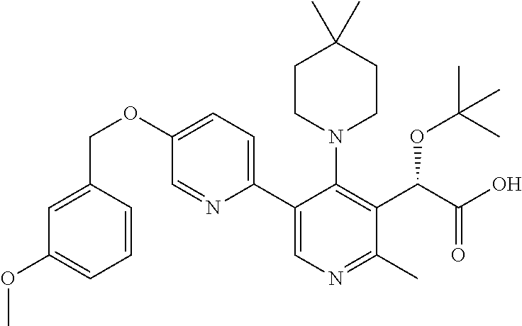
C1CN(C2=C(C(C(O)=O)OC(C)(C)C)C(C)=NC=C2C2=CC=C(OCC3=CC(OC)=CC=C3)C=N2)CCC1(C)C
